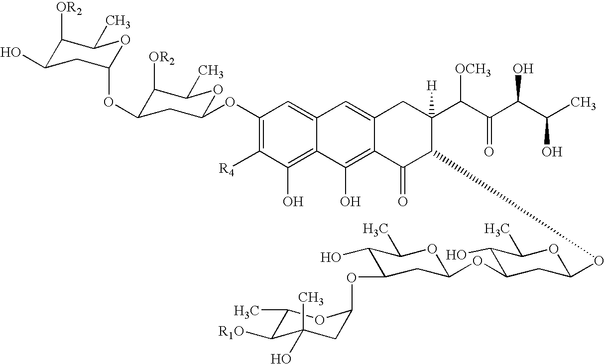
C1(OC2CC(OC3CC(O)C([OR2])C(C)O3)C([OR2])C(C)O2)=C([R4])C(O)=C2C(=C1)C=C1C(=C2O)C(=O)C(OC2CC(OC3CC(OC4CC(C)(O)C([R1O])C(C)O4)C(O)C(C)O3)C(O)C(C)O2)C([H])(C(C(C(C(C)O)O)=O)[OCH3])C1
